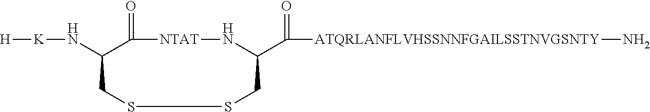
N(C1C(=O)[NTAT]NC(C(=O)[ATQRLANFLVHSSNNFGAILSSTNVGSNTY]N)CSSC1)[K][H]
